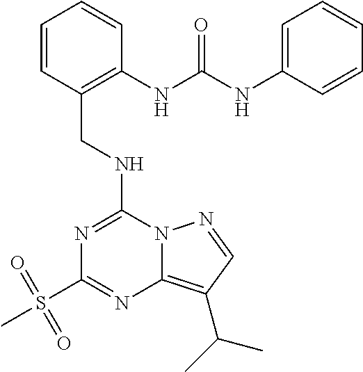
C1=CC(CNC2=NC(S(C)(=O)=O)=NC3=C(C(C)C)C=NN23)=C(NC(NC2=CC=CC=C2)=O)C=C1
